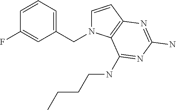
C1=CC2=C(N1CC1=CC=CC(F)=C1)C(NCCCC)=NC(N)=N2
